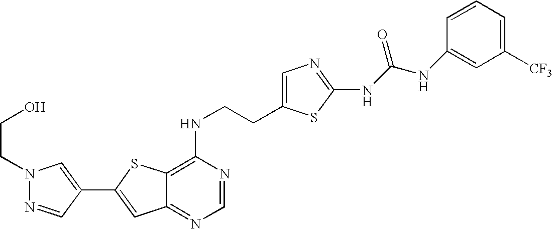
C12=NC=NC(NCCC3=CN=C(NC(NC4=CC([CF3])=CC=C4)=O)S3)=C1SC(C1=CN(CCO)N=C1)=C2
